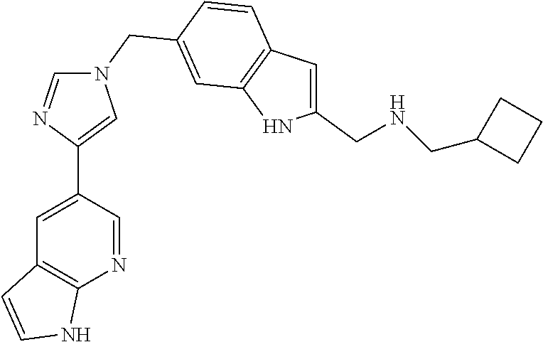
C1=C(C2=CN(CC3=CC4=C(C=C3)C=C(CNCC3CCC3)N4)C=N2)C=NC2=C1C=CN2
